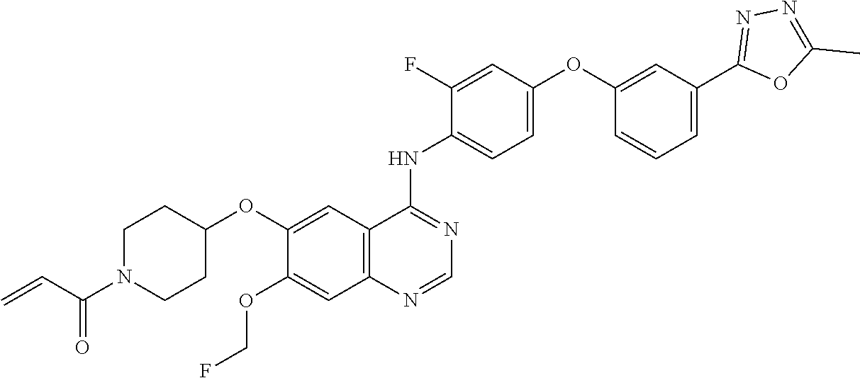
O(C1=CC2=C(C=C1OCF)N=CN=C2NC1=CC=C(OC2=CC(C3=NN=C(C)O3)=CC=C2)C=C1F)C1CCN(C(C=C)=O)CC1
